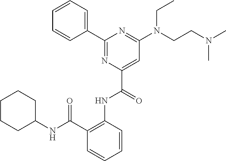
C1=CC=CC(C2=NC(C(=O)NC3=C(C(NC4CCCCC4)=O)C=CC=C3)=CC(N(CCN(C)C)CC)=N2)=C1
